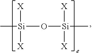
C[Si]([X])([X])O[Si]([X])([X])C
